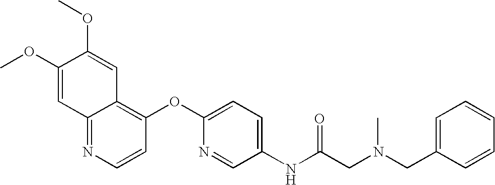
COC1=CC2=NC=CC(OC3=CC=C(NC(CN(CC4=CC=CC=C4)C)=O)C=N3)=C2C=C1OC
